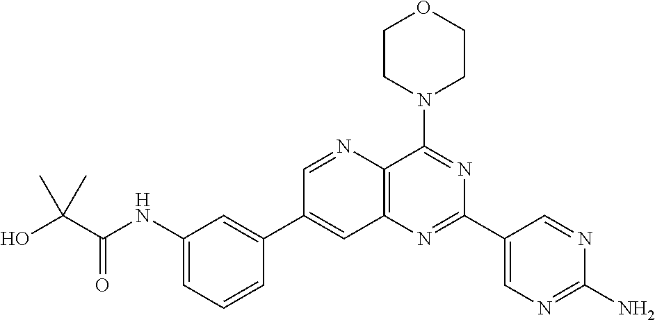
C1(NC(C(O)(C)C)=O)=CC=CC(C2=CC3=C(N=C2)C(N2CCOCC2)=NC(C2=CN=C(N)N=C2)=N3)=C1
